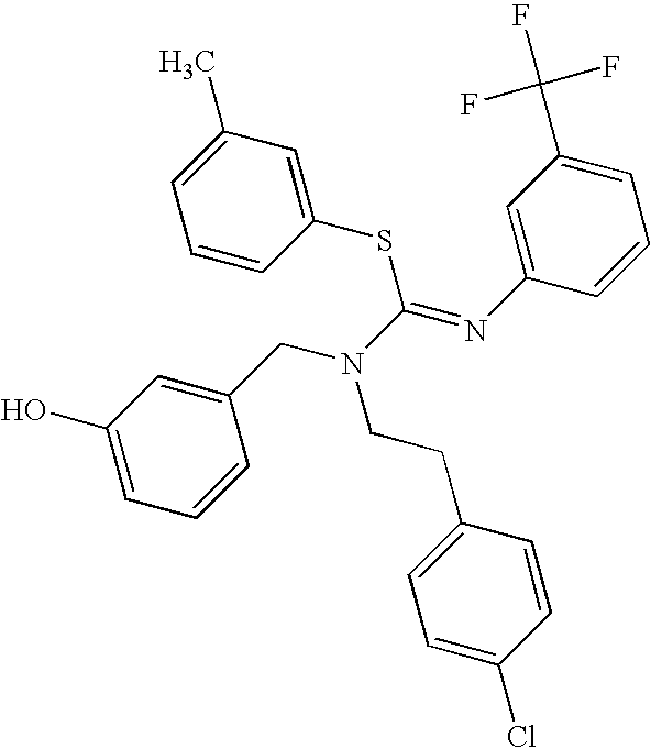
C1(O)=CC=CC(CN(C(=NC2=CC(C(F)(F)F)=CC=C2)SC2=CC(C)=CC=C2)CCC2=CC=C(Cl)C=C2)=C1
